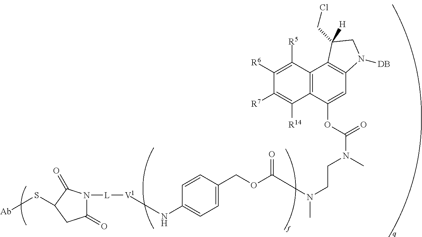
C1(=O)N([L][V1]NC2=CC=C(COC(N(C)CCN(C(OC3=CC4=C(C5=C3C([R14])=C([R7])C([R6])=C5[R5])C([H])(CCl)CN4[DB])=O)C)=O)C=C2)C(=O)C(S[Ab])C1
